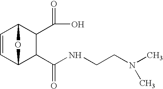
C1=CC2C(C(=O)NCCN(C)C)C(C(=O)O)C1O2
